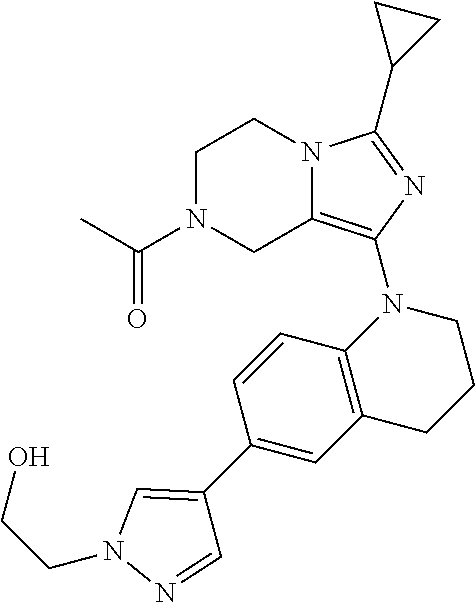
C1N(C(C)=O)CC2=C(N3C4=C(CCC3)C=C(C3=CN(CCO)N=C3)C=C4)N=C(C3CC3)N2C1
